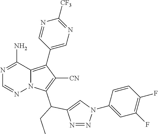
N1=C(N)C2=C(C3=CN=C([CF3])N=C3)C([CN])=C(C(C3=CN(C4=CC(F)=C(F)C=C4)N=N3)CC)N2N=C1
